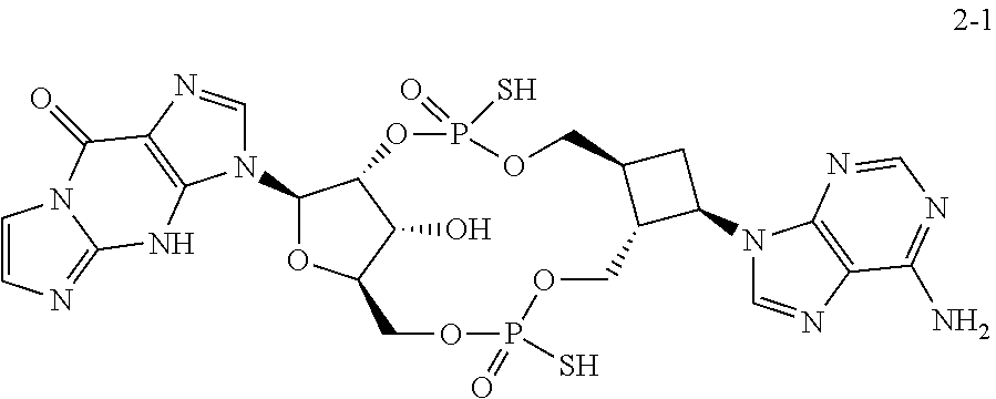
C1=CN=C2N1C(=O)C1=C(N2)N(C2OC3C(O)C2OP(=O)(S)OCC2C(COP(=O)(S)OC3)C(N3C=NC4=C3N=CN=C4N)C2)C=N1
